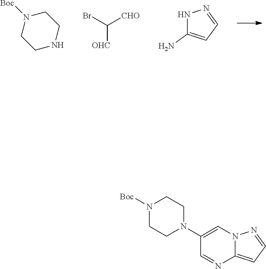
C1CNCCN1[Boc].C(Br)([CHO])[OHC].C1=NNC(N)=C1.N12C(=CC=N1)N=CC(N1CCN([Boc])CC1)=C2
